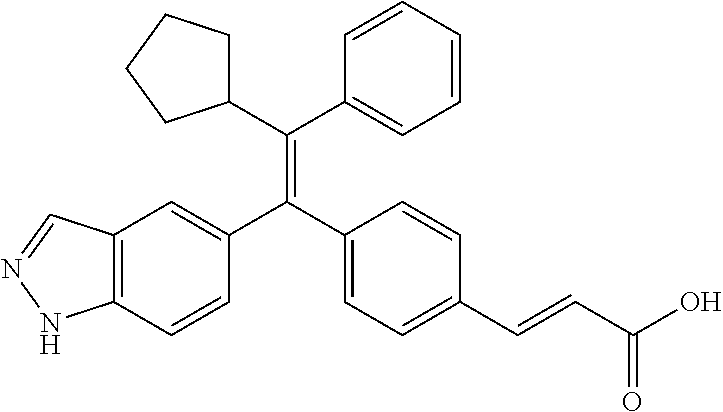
C12=C(C=CC(C(C3=CC=C(C=CC(O)=O)C=C3)=C(C3=CC=CC=C3)C3CCCC3)=C1)NN=C2
